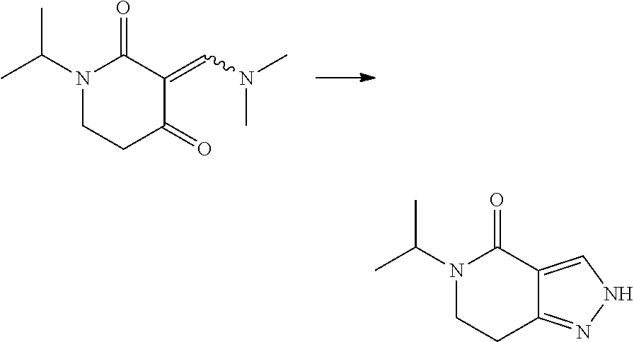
N1(C(C)C)CCC(=O)C(=CN(C)C)C1=O.N1(C(C)C)CCC2=NNC=C2C1=O
